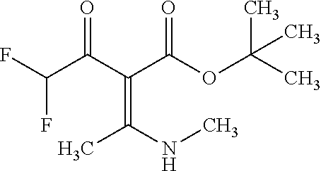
FC(C(C(C(OC(C)(C)C)=O)=C(NC)C)=O)F
